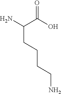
NC(CCCCN)C(=O)O
